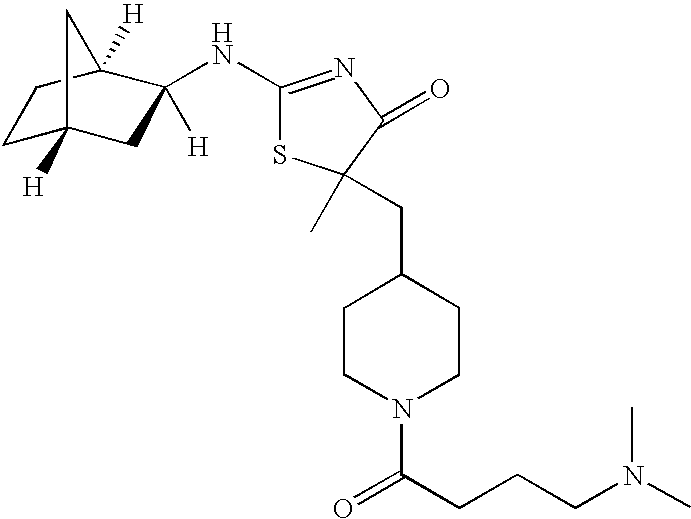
C1C2([H])CC([H])(NC3=NC(=O)C(C)(CC4CCN(C(CCCN(C)C)=O)CC4)S3)C([H])(C1)C2
